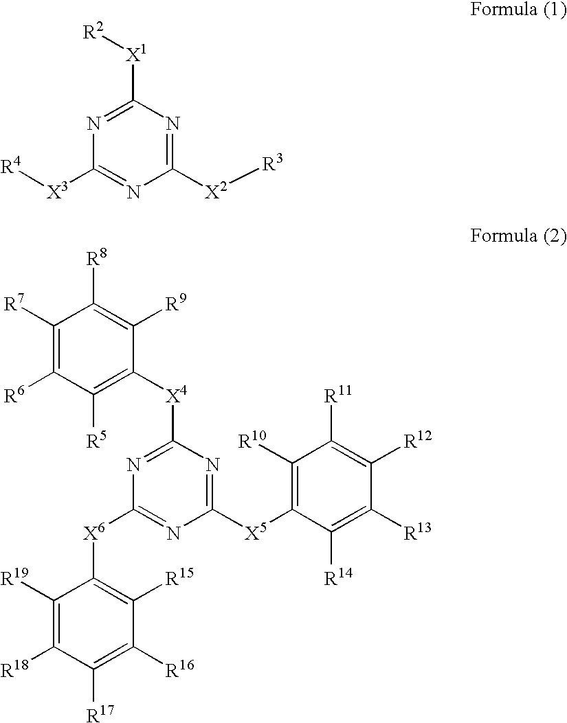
N1=C([X1][R2])N=C([X2][R3])N=C1[X3][R4].C1([R7])=C([R6])C([R5])=C([X4]C2=NC([X6]C3=C([R15])C([R16])=C([R17])C([R18])=C3[R19])=NC([X5]C3=C([R10])C([R11])=C([R12])C([R13])=C3[R14])=N2)C([R9])=C1[R8]
